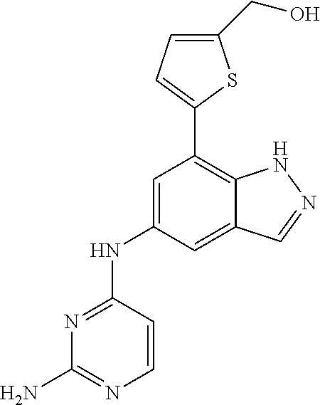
N1=C(NC2=CC(C3=CC=C(CO)S3)=C3C(=C2)C=NN3)C=CN=C1N
